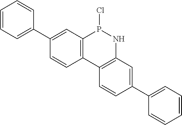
C12=C(C=C(C3=CC=CC=C3)C=C1)P(Cl)NC1=C2C=CC(C2=CC=CC=C2)=C1
